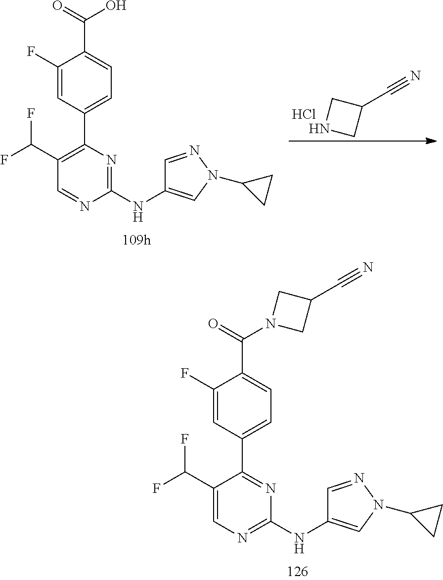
C1(C(F)F)=CN=C(NC2=CN(C3CC3)N=C2)N=C1C1=CC=C(C(=O)N2CC(C#N)C2)C(F)=C1.C1(C#N)CNC1.Cl.C1(C(F)F)=C(C2=CC=C(C(=O)O)C(F)=C2)N=C(NC2=CN(C3CC3)N=C2)N=C1
